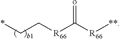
*CC[R66]C([R66][**])=o
